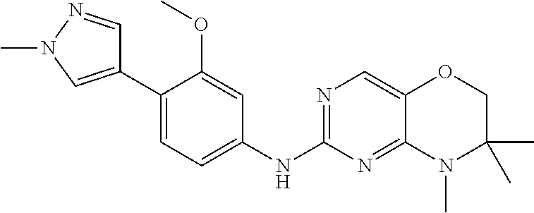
C1(C2=CC=C(NC3=NC=C4C(=N3)N(C)C(C)(C)CO4)C=C2OC)=CN(C)N=C1
